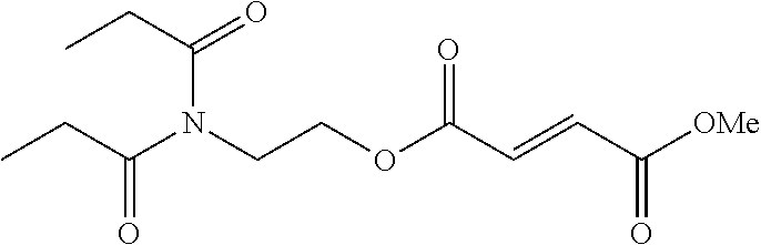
[OMe]C(C=CC(OCCN(C(CC)=O)C(CC)=O)=O)=O
